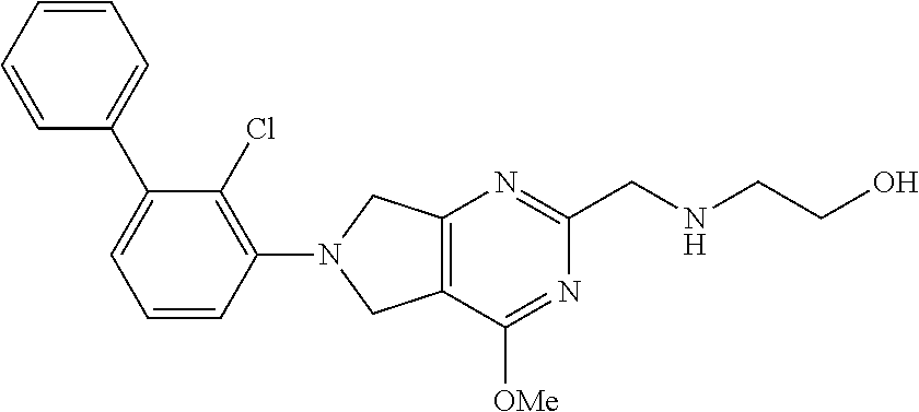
C1=CC=CC(C2=CC=CC(N3CC4=C(C3)N=C(CNCCO)N=C4[OMe])=C2Cl)=C1
